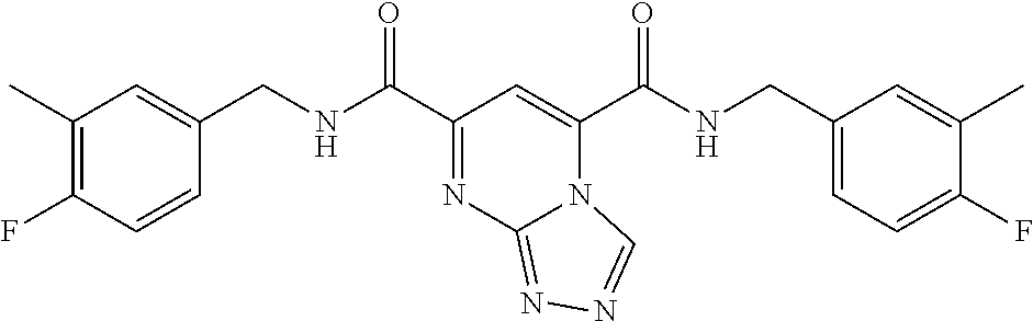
C1(C)=C(F)C=CC(CNC(C2=NC3=NN=CN3C(C(NCC3=CC=C(F)C(C)=C3)=O)=C2)=O)=C1
